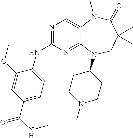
N1=C(NC2=CC=C(C(=O)NC)C=C2OC)N=C2C(=C1)N(C)C(=O)C(C)(C)CN2C1CCN(C)CC1
